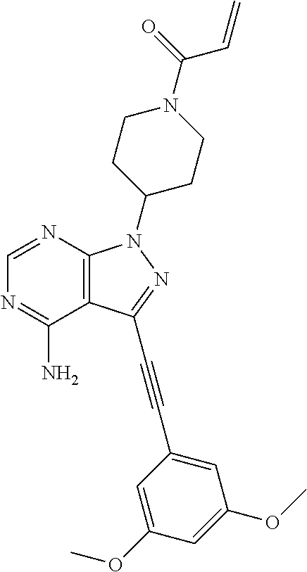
C1=NC2=C(C(N)=N1)C(C#CC1=CC(OC)=CC(OC)=C1)=NN2C1CCN(C(=O)C=C)CC1
